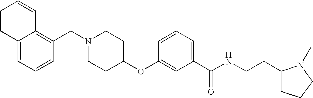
N1(CC2=C3C=CC=CC3=CC=C2)CCC(OC2=CC(C(NCCC3CCCN3C)=O)=CC=C2)CC1
